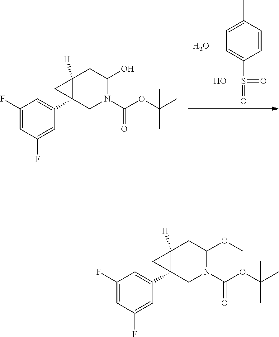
O.C1=C(S(=O)(=O)O)C=CC(C)=C1.C1(F)=CC(F)=CC(C23C([H])(C2)CC(O)N(C(OC(C)(C)C)=O)C3)=C1.C1(F)=CC(F)=CC(C23C([H])(C2)CC(OC)N(C(OC(C)(C)C)=O)C3)=C1
